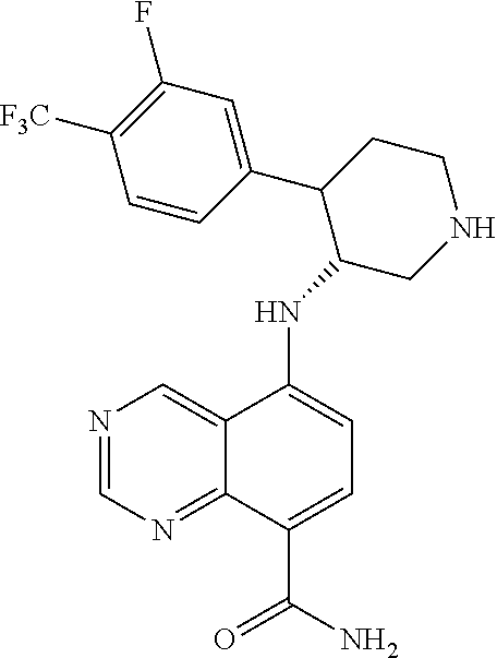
N1=CN=C2C(=C1)C(NC1CNCCC1C1=CC(F)=C([F3C])C=C1)=CC=C2C(N)=O
